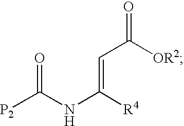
N(C([R4])=CC([OR2])=O)C([P2])=O
